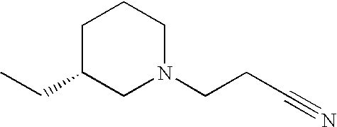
C1C(CC)CN(CCC#N)CC1
